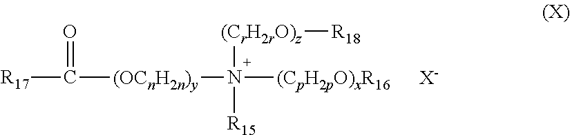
[R17]C(=O)[(OCnH2n)y]N([(CrH2rO)z][R18])([R15])[(CpH2pO)xR16].[X-]
